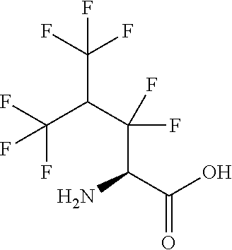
FC(C(C(F)(C(C(O)=O)N)F)C(F)(F)F)(F)F
